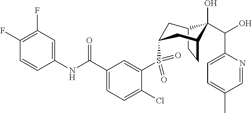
C12CCC(CC(S(C3=CC(C(NC4=CC(F)=C(F)C=C4)=O)=CC=C3Cl)(=O)=O)C1)C2(O)C(C1=CC=C(C)C=N1)O
